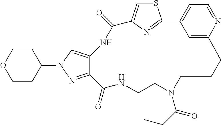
S1C=C2N=C1C1=CC=NC(=C1)CCCN(C(CC)=O)CCNC(=O)C1=NN(C3CCOCC3)C=C1NC2=O
